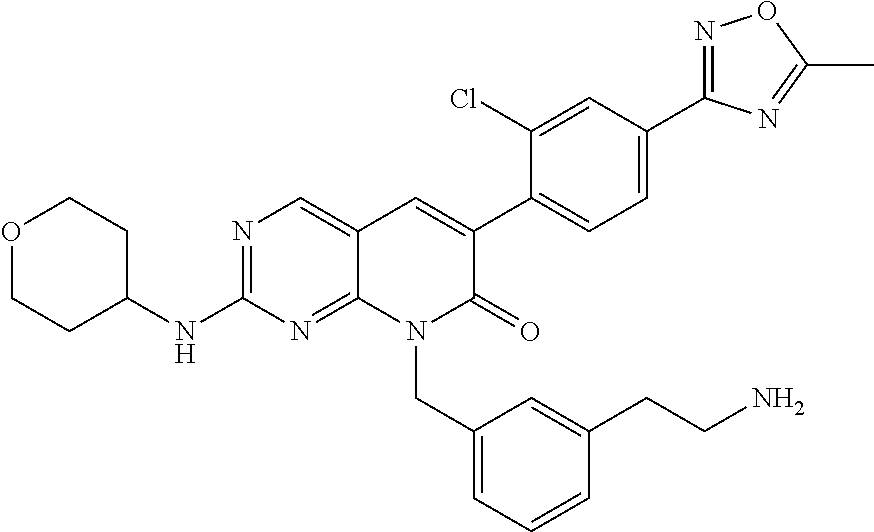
C1(C2=CC=C(C3=CC4=CN=C(NC5CCOCC5)N=C4N(CC4=CC=CC(CCN)=C4)C3=O)C(Cl)=C2)=NOC(C)=N1
